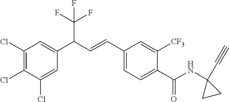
C1(Cl)=C(Cl)C(Cl)=CC(C(C=CC2=CC=C(C(=O)NC3(C#C)CC3)C([CF3])=C2)C(F)(F)F)=C1
